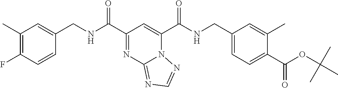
C1(C)=C(F)C=CC(CNC(C2=NC3=NC=NN3C(C(NCC3=CC=C(C(OC(C)(C)C)=O)C(C)=C3)=O)=C2)=O)=C1
